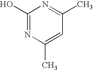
C1(O)=NC(C)=CC(C)=N1
